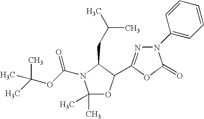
C1(C)(C)OC(C2=NN(C3=CC=CC=C3)C(=O)O2)C(CC(C)C)N1C(OC(C)(C)C)=O
